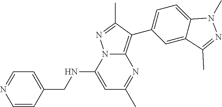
C1=C(NCC2=CC=NC=C2)N2C(=C(C3=CC=C4C(=C3)C(C)=NN4C)C(C)=N2)N=C1C
